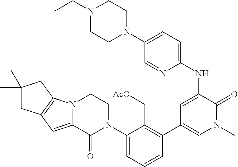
C1(NC2=CC(C3=C(C[AcO])C(N4CCN5C(=CC6=C5CC(C)(C)C6)C4=O)=CC=C3)=CN(C)C2=O)=CC=C(N2CCN(CC)CC2)C=N1
